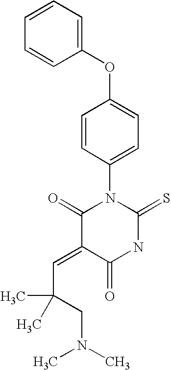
O=C1C(=CC(CN(C)C)(C)C)C(=O)N(C2=CC=C(OC3=CC=CC=C3)C=C2)C(=S)N1
